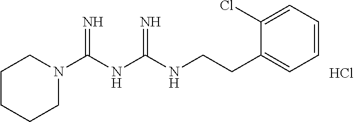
Cl.C1CCCN(C(NC(NCCC2=CC=CC=C2Cl)=N)=N)C1
